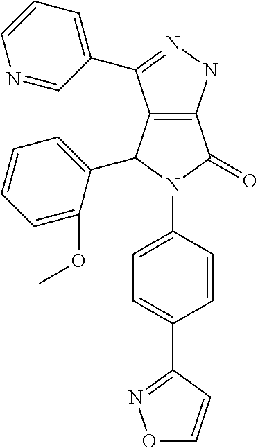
C12=C(NN=C1C1=CC=CN=C1)C(=O)N(C1=CC=C(C3=NOC=C3)C=C1)C2C1=CC=CC=C1OC
